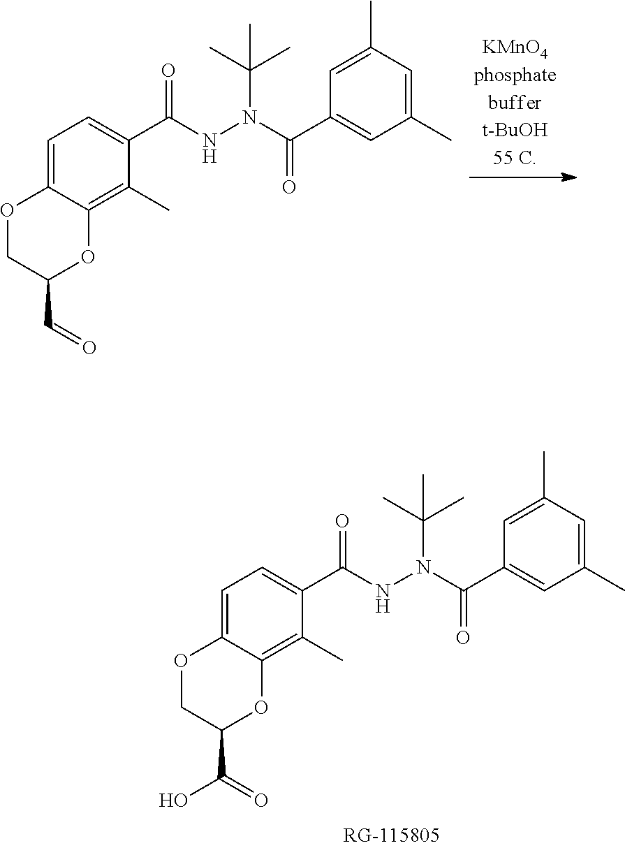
O1CC(C=O)OC2=C(C)C(C(NN(C(C3=CC(C)=CC(C)=C3)=O)C(C)(C)C)=O)=CC=C12.O1CC(C(=O)O)OC2=C(C)C(C(NN(C(C3=CC(C)=CC(C)=C3)=O)C(C)(C)C)=O)=CC=C12
